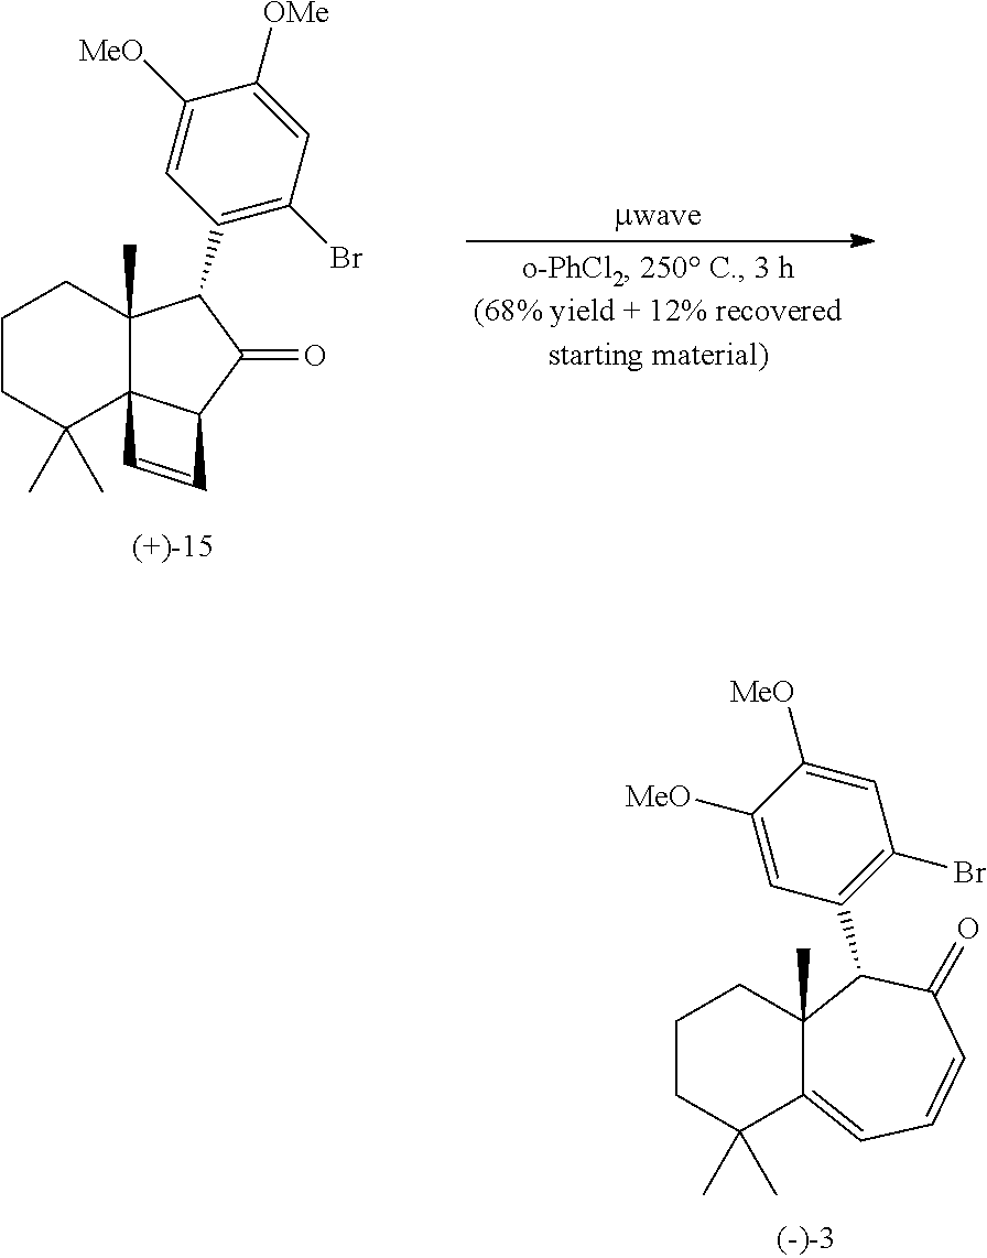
C1CC(C)(C)C23C(C)(C1)C(C1=C(Br)C=C([OMe])C([MeO])=C1)C(=O)C2C=C3.C1CC(C)(C)C2=CC=CC(=O)C(C3=C(Br)C=C([MeO])C([MeO])=C3)C2(C)C1
